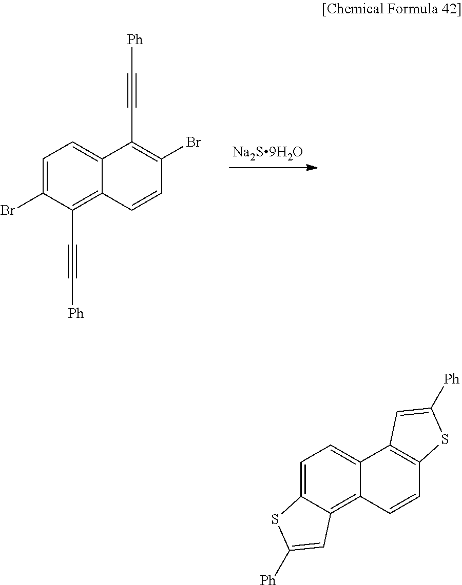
C1=C(Br)C(C#C[Ph])=C2C(=C1)C(C#C[Ph])=C(Br)C=C2.C1=C2C(=C3C(=C1)C1=C(C=C3)SC([Ph])=C1)C=C([Ph])S2
